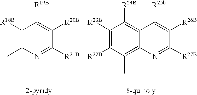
C1([R18B])=C(C)N=C([R21B])C([R20B])=C1[R19B].C1([R23B])=C([R22B])C(C)=C2C(=C1[R24B])C([R25b])=C([R26B])C([R27B])=N2
